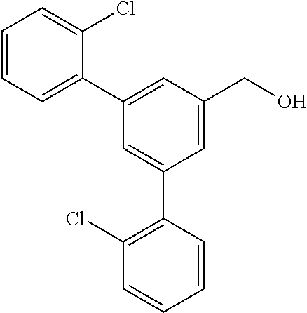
C1=CC=C(C2=CC(CO)=CC(C3=C(Cl)C=CC=C3)=C2)C(Cl)=C1
